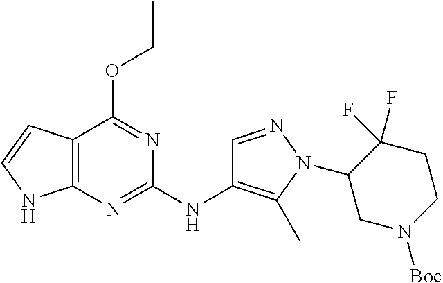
C12=C(N=C(NC3=C(C)N(C4CN([Boc])CCC4(F)F)N=C3)N=C1OCC)NC=C2
